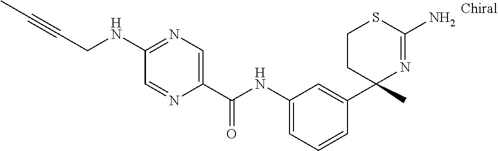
C1(NC(C2=CN=C(NCC#CC)C=N2)=O)=CC=CC(C2(C)N=C(N)SCC2)=C1
